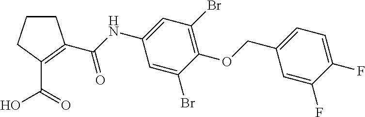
C1CCC(C(=O)O)=C1C(NC1=CC(Br)=C(OCC2=CC=C(F)C(F)=C2)C(Br)=C1)=O
